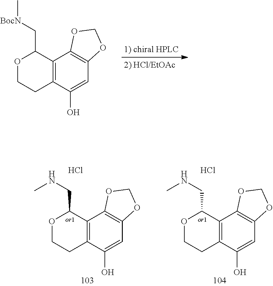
C12=C(C(O)=CC3=C1OCO3)CCOC2C[BocN]C.C12=C(C(O)=CC3=C1OCO3)CCOC2CNC.Cl.C12=C(C(O)=CC3=C1OCO3)CCOC2CNC.Cl
